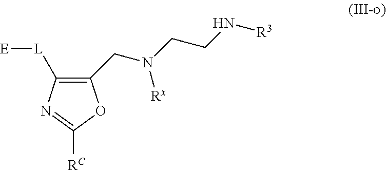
C1(CN(CCN[R3])[Rx])=C([L][E])N=C([RC])O1
